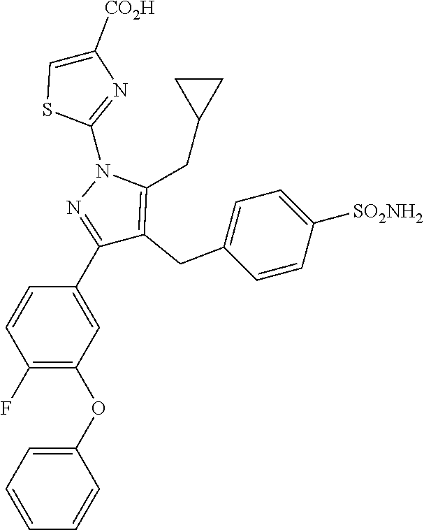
C1(F)=C(OC2=CC=CC=C2)C=C(C2=NN(C3=NC([CO2H])=CS3)C(CC3CC3)=C2CC2=CC=C([SO2NH2])C=C2)C=C1
